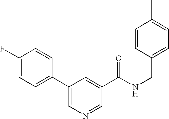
C1=C(F)C=CC(C2=CN=CC(C(NCC3=CC=C(C)C=C3)=O)=C2)=C1
